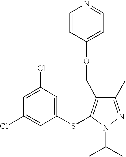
C1(C)=NN(C(C)C)C(SC2=CC(Cl)=CC(Cl)=C2)=C1COC1=CC=NC=C1
